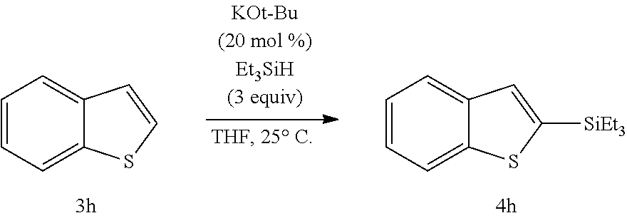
C1=CC=C2C(=C1)C=C([SiEt3])S2.C1=CC=C2C(=C1)C=CS2
